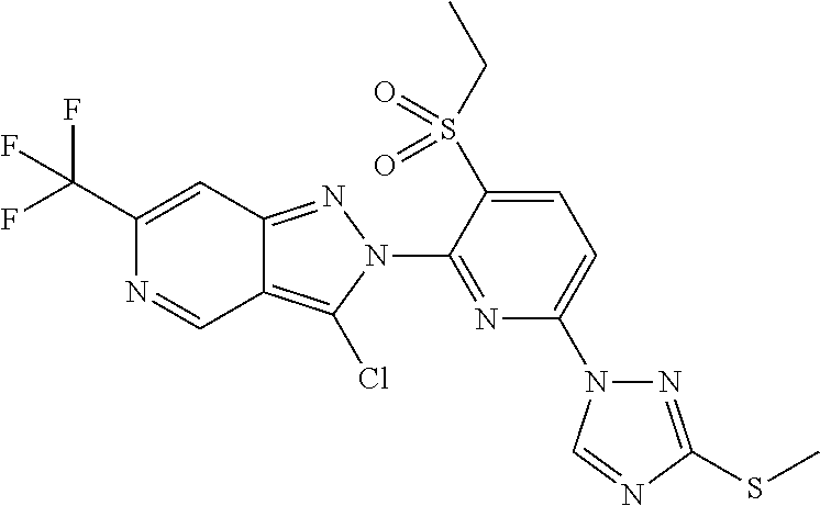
C1(C(F)(F)F)=CC2=NN(C3=NC(N4N=C(SC)N=C4)=CC=C3S(CC)(=O)=O)C(Cl)=C2C=N1
